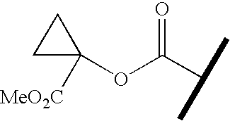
O(C(C(C)C)=O)C1([MeO2C])CC1
